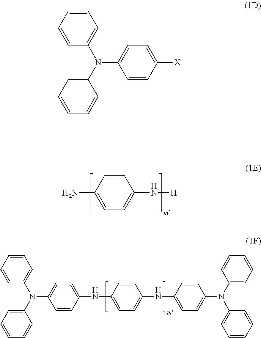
NC1=CC=C(N[H])C=C1.C1=C(NC2=CC=C(N(C3=CC=CC=C3)C3=CC=CC=C3)C=C2)C=CC(NC2=CC=C(N(C3=CC=CC=C3)C3=CC=CC=C3)C=C2)=C1.C1=CC=CC(N(C2=CC=CC=C2)C2=CC=C([X])C=C2)=C1
